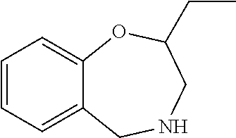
C1=CC=C2C(=C1)OC(CC)CNC2
